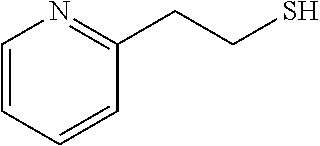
C1=CC=CC(CCS)=N1
